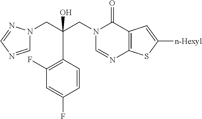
C1=NC=NN1CC(C1=C(F)C=C(F)C=C1)(CN1C=NC2=C(C1=O)C=C([n-Hexyl])S2)O
